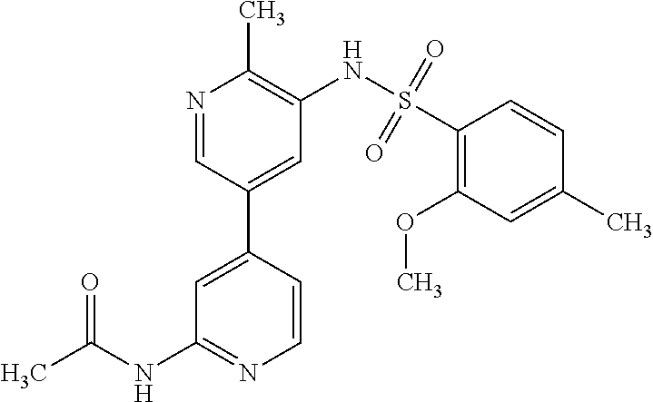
CC(NC1=NC=CC(C2=CC(NS(C3=C(OC)C=C(C)C=C3)(=O)=O)=C(C)N=C2)=C1)=O
